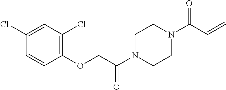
C1(Cl)=CC(Cl)=C(OCC(N2CCN(C(C=C)=O)CC2)=O)C=C1
